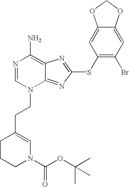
N1=CN(CCC2=CN(C(OC(C)(C)C)=O)CCC2)C2=NC(SC3=C(Br)C=C4C(=C3)OCO4)=NC2=C1N
